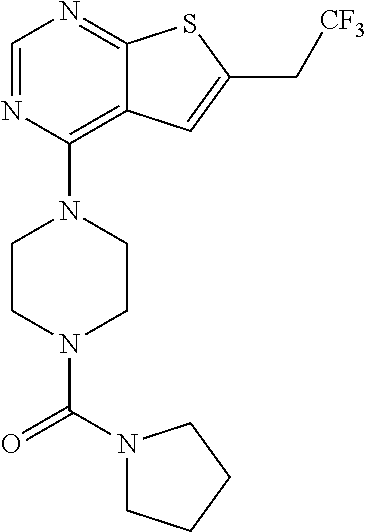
C1CN(C(N2CCCC2)=O)CCN1C1=C2C(=NC=N1)SC(C[CF3])=C2
